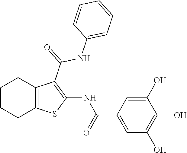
C1CCC2=C(C1)C(C(NC1=CC=CC=C1)=O)=C(NC(=O)C1=CC(O)=C(O)C(O)=C1)S2
